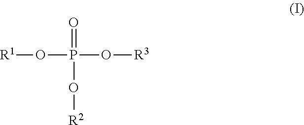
[R1]OP(O[R3])(O[R2])=O
